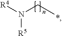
N([R5])([R4])CC
